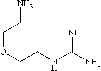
NCCOCCNC(N)=N
